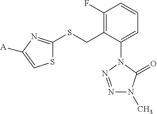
C1(F)=C(CSC2=NC([A])=CS2)C(N2N=NN(C)C2=O)=CC=C1
